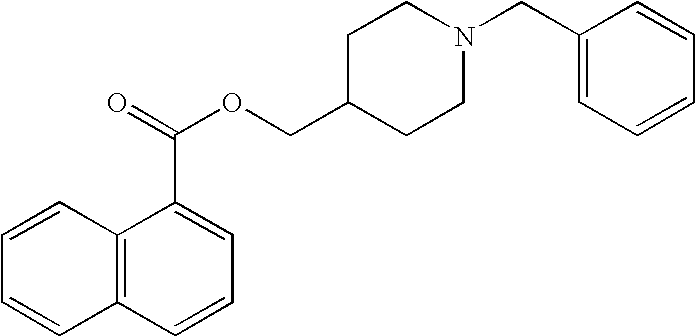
C12=C(C=CC=C1)C(C(=O)OCC1CCN(CC3=CC=CC=C3)CC1)=CC=C2
